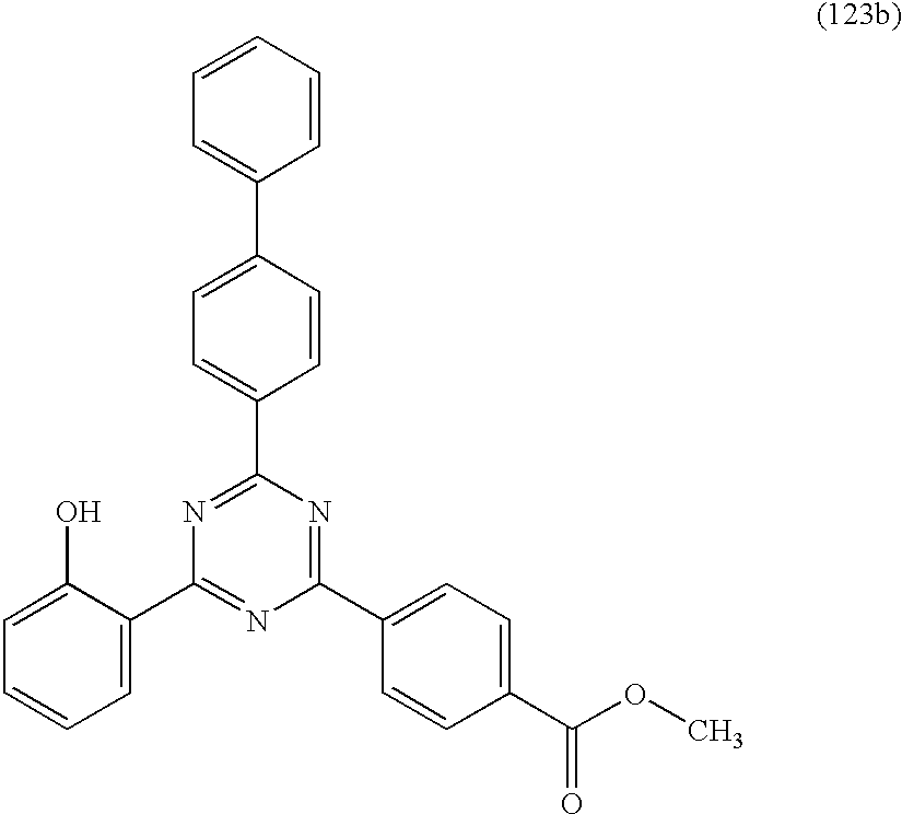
C1=CC=C(C2=NC(C3=CC=C(C(OC)=O)C=C3)=NC(C3=CC=C(C4=CC=CC=C4)C=C3)=N2)C(O)=C1
